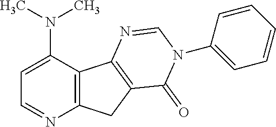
C12=C(C(N(C)C)=CC=N1)C1=C(C2)C(=O)N(C2=CC=CC=C2)C=N1
